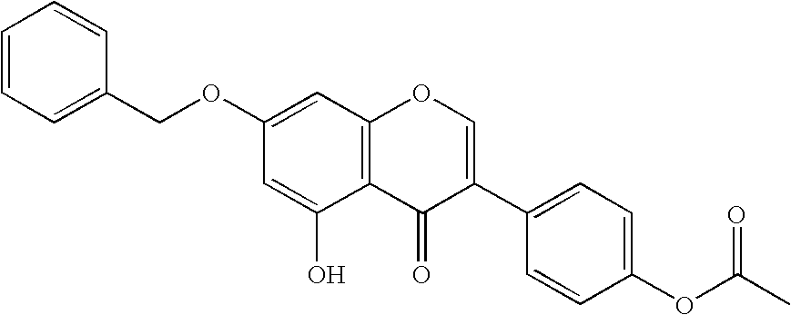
C12=C(C=C(OCC3=CC=CC=C3)C=C1O)OC=C(C1=CC=C(OC(C)=O)C=C1)C2=O
